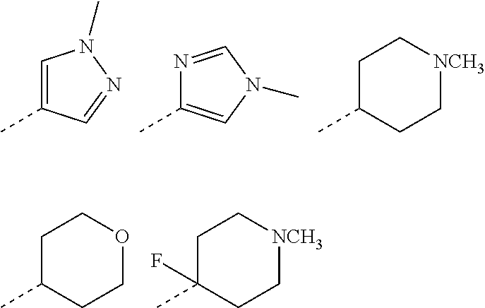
C1=C(C)C=NN1C.N1=CN(C)C=C1C.C1C(C)CC[NCH3]C1.C1C(C)CCOC1.C1C(C)(F)CC[NCH3]C1
